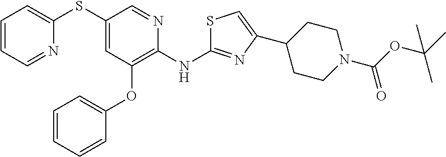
C1(SC2=CC=CC=N2)=CC(OC2=CC=CC=C2)=C(NC2=NC(C3CCN(C(OC(C)(C)C)=O)CC3)=CS2)N=C1
